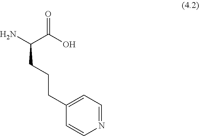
NC(C(O)=O)CCCC1=CC=NC=C1
